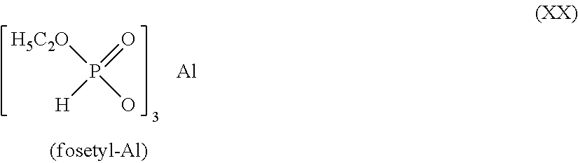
[H5C2O]P(=O)(O)[H].[Al]
